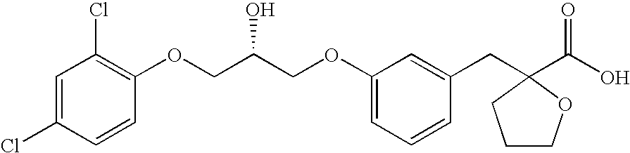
C1=C(Cl)C=CC(OCC(COC2=CC=CC(CC3(C(O)=O)CCCO3)=C2)O)=C1Cl
